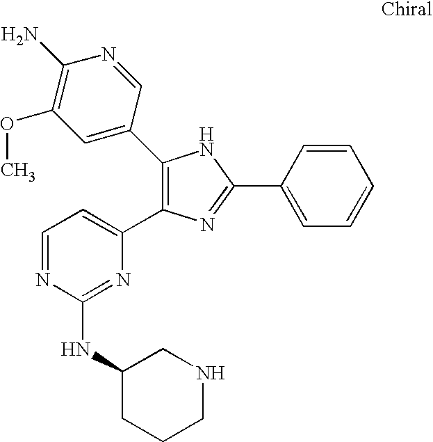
C1(C2=CC(OC)=C(N)N=C2)=C(C2=CC=NC(NC3CCCNC3)=N2)N=C(C2=CC=CC=C2)N1
